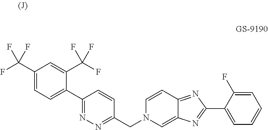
C1(C(F)(F)F)=CC=C(C2=NN=C(CN3C=C4C(=NC(C5=CC=CC=C5F)=N4)C=C3)C=C2)C(C(F)(F)F)=C1
